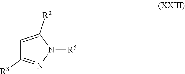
C1=C([R2])N([R5])N=C1[R3]
